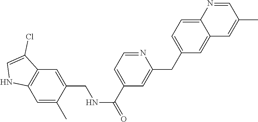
C1=NC2=CC=C(CC3=CC(C(NCC4=CC5=C(C=C4C)NC=C5Cl)=O)=CC=N3)C=C2C=C1C
